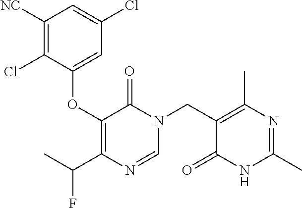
C1([NC])=C(Cl)C(OC2=C(C(C)F)N=CN(CC3=C(C)N=C(C)NC3=O)C2=O)=CC(Cl)=C1
